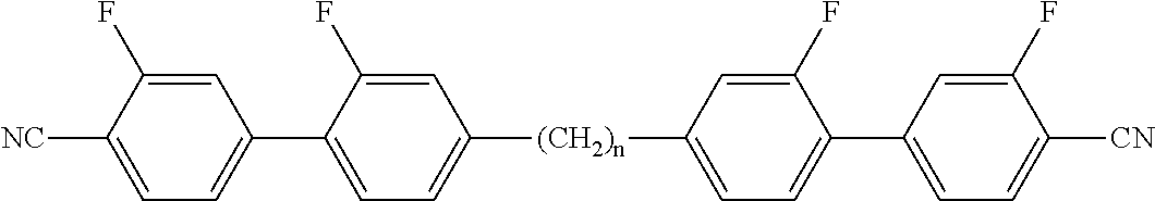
C1=C(F)C(C2=CC=C([NC])C(F)=C2)=CC=C1[(CH2)n]C1=CC=C(C2=CC=C([CN])C(F)=C2)C(F)=C1
